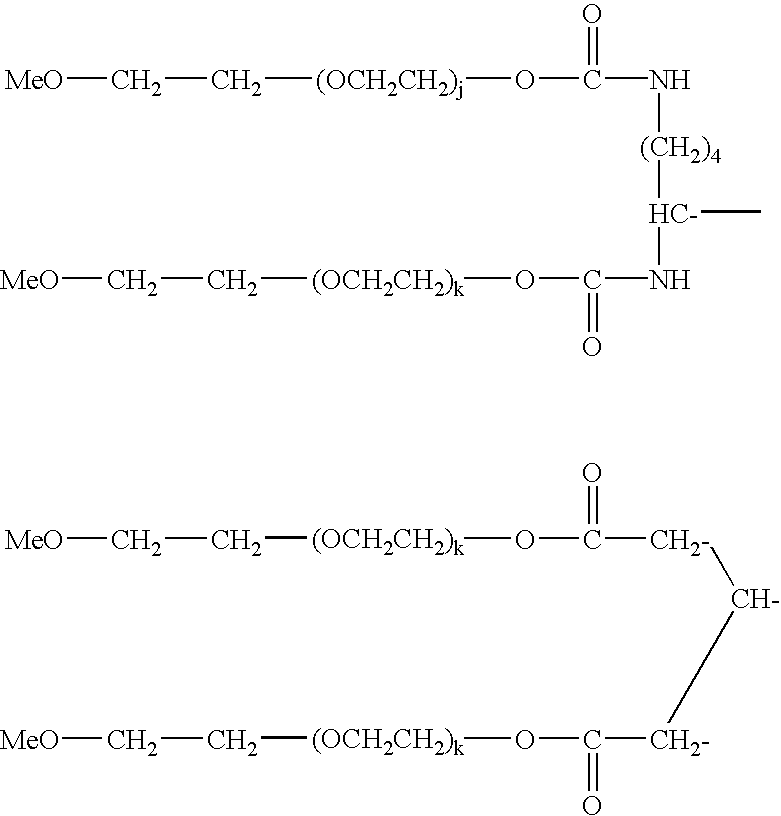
C(N[(CH2)4][HC-](C)NC(O[(OCH2CH2)k]CC[MeO])=O)(=O)O[(OCH2CH2)j]CC[MeO].C([CH2-][CH-][CH2-]C(O[(OCH2CH2)k]CC[MeO])=O)(=O)O[(OCH2CH2)k]CC[MeO]
